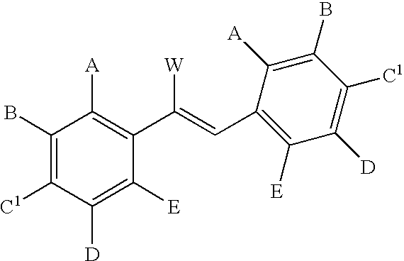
C1(B)=C([C1])C([D])=C([E])C(C(=CC2=C([E])C([D])=C([C1])C(B)=C2[A])[W])=C1[A]
